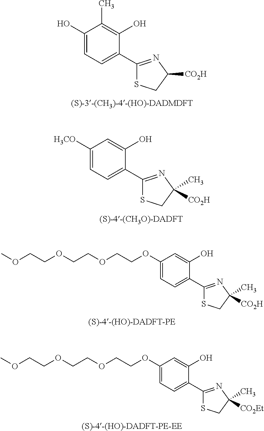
[H3CO]C1=CC=C(C2=NC(C)([CO2H])CS2)C(O)=C1.COCCOCCOCCOC1=CC=C(C2=NC(C)([CO2H])CS2)C(O)=C1.OC1=CC=C(C2=NC([CO2H])CS2)C(O)=C1C.COCCOCCOCCOC1=CC=C(C2=NC(C)([CO2Et])CS2)C(O)=C1
